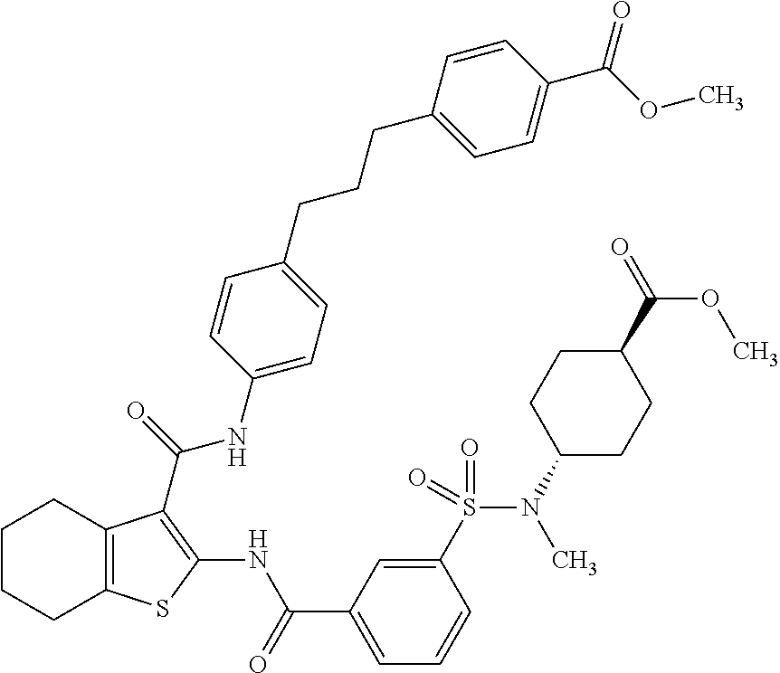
C1CCC2=C(C1)C(C(=O)NC1=CC=C(CCCC3=CC=C(C(OC)=O)C=C3)C=C1)=C(NC(C1=CC=CC(S(N(C3CCC(C(=O)OC)CC3)C)(=O)=O)=C1)=O)S2
